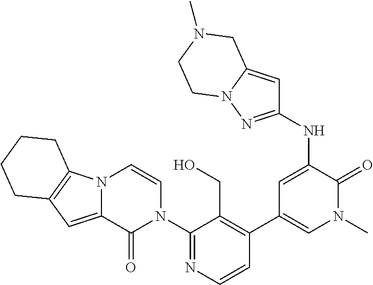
C1=CN=C(N2C=CN3C(=CC4=C3CCCC4)C2=O)C(CO)=C1C1=CN(C)C(=O)C(NC2=NN3C(=C2)CN(C)CC3)=C1
